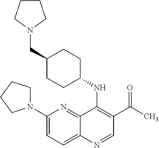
C1(N2CCCC2)=CC=C2C(=N1)C(NC1CCC(CN3CCCC3)CC1)=C(C(=O)C)C=N2
